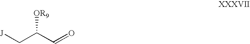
C(C(C=O)[OR9])[J]
